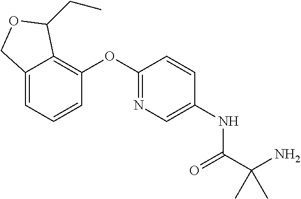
C12=CC=CC(OC3=NC=C(NC(C(N)(C)C)=O)C=C3)=C1C(CC)OC2
